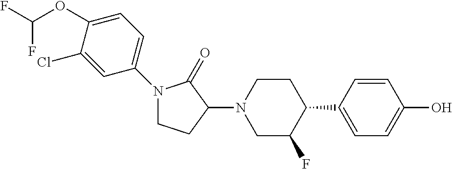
C1=C(C2CCN(C3C(=O)N(C4=CC=C(OC(F)F)C(Cl)=C4)CC3)CC2F)C=CC(O)=C1
